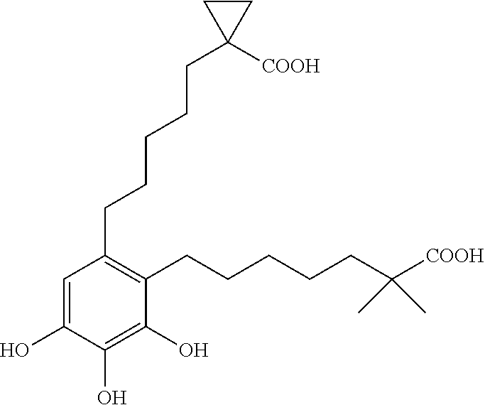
C1(CCCCCC2([COOH])CC2)=C(CCCCCC([COOH])(C)C)C(O)=C(O)C(O)=C1
